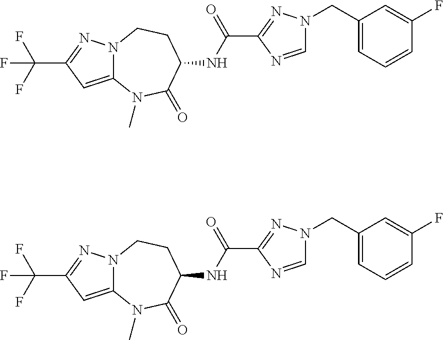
C12=CC(C(F)(F)F)=NN1CCC(NC(C1=NN(CC3=CC=CC(F)=C3)C=N1)=O)C(=O)N2C.C12=CC(C(F)(F)F)=NN1CCC(NC(C1=NN(CC3=CC=CC(F)=C3)C=N1)=O)C(=O)N2C
